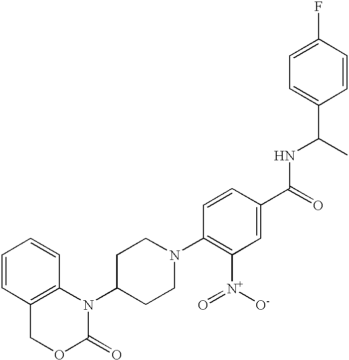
C1=CC2=C(C=C1)N(C1CCN(C3=C([N+](=O)[O-])C=C(C(=O)NC(C)C4=CC=C(F)C=C4)C=C3)CC1)C(=O)OC2
